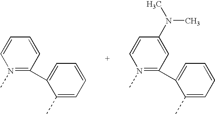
C1=CN(C)=C(C2=CC=CC=C2C)C=C1.C1=CN(C)=C(C2=CC=CC=C2C)C=C1N(C)C
